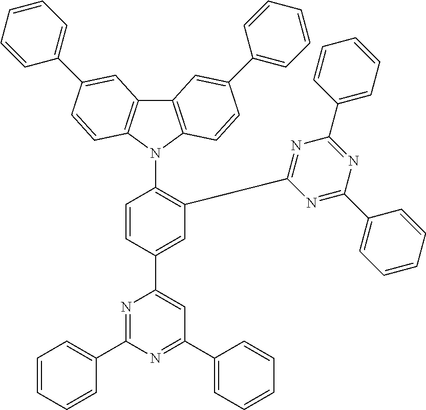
C12=C(N(C3=C(C4=NC(C5=CC=CC=C5)=NC(C5=CC=CC=C5)=N4)C=C(C4=CC(C5=CC=CC=C5)=NC(C5=CC=CC=C5)=N4)C=C3)C3=C1C=C(C1=CC=CC=C1)C=C3)C=CC(C1=CC=CC=C1)=C2
